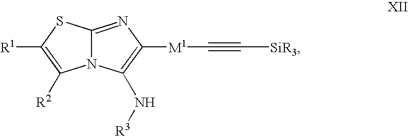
N12C(=NC([M1]C#C[SiR3])=C1N[R3])SC([R1])=C2[R2]
